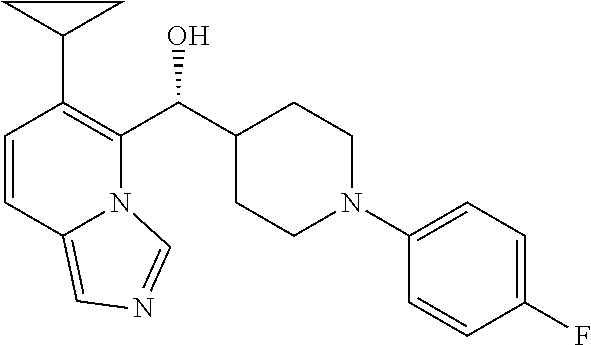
C1=CC2=CN=CN2C(C(C2CCN(C3=CC=C(F)C=C3)CC2)O)=C1C1CC1
